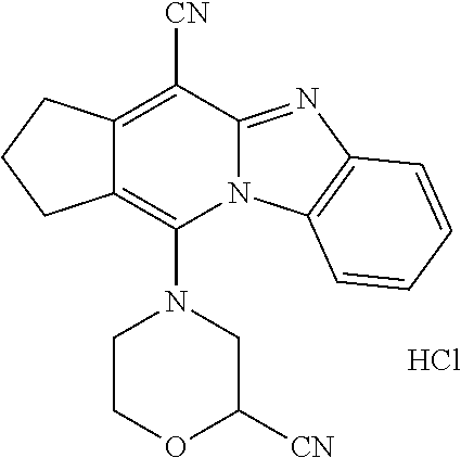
C12=C(N3CCOC([CN])C3)N3C(=NC4=C3C=CC=C4)C([CN])=C1CCC2.Cl
